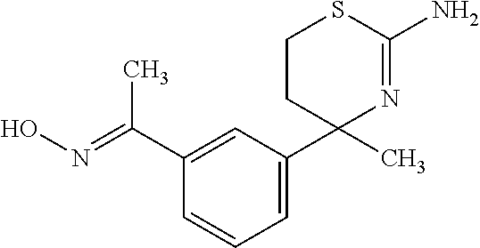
C1(C(=NO)C)=CC(C2(C)N=C(N)SCC2)=CC=C1
